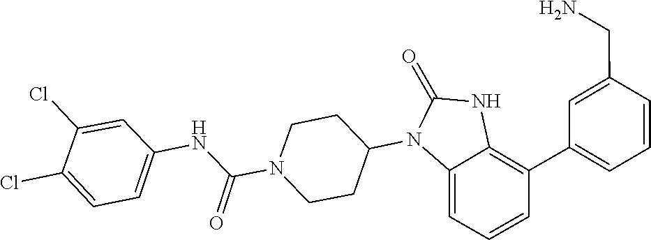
C1CN(C(NC2=CC=C(Cl)C(Cl)=C2)=O)CCC1N1C(=O)NC2=C(C3=CC=CC(CN)=C3)C=CC=C12
